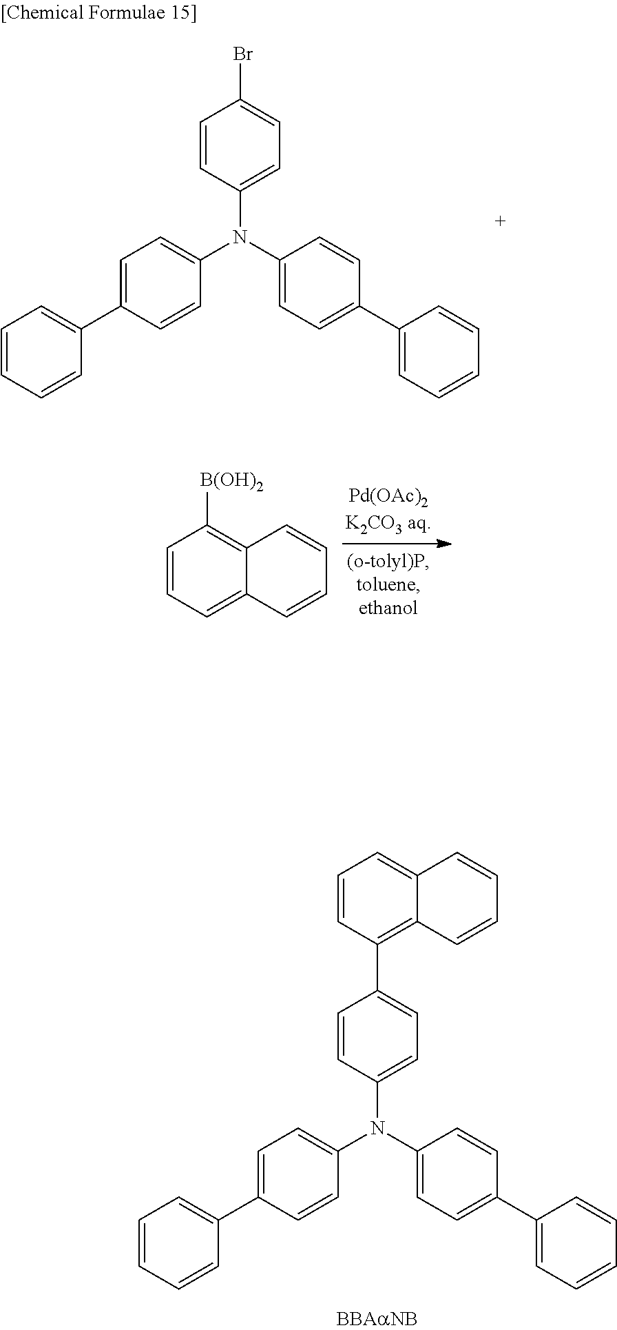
C1(N(C2=CC=C(C3=CC=CC=C3)C=C2)C2=CC=C(Br)C=C2)=CC=C(C2=CC=CC=C2)C=C1.C1=CC=C2C(=C1[B(OH)2])C=CC=C2.C1(N(C2=CC=C(C3=CC=CC=C3)C=C2)C2=CC=C(C3=C4C(=CC=C3)C=CC=C4)C=C2)=CC=C(C2=CC=CC=C2)C=C1
